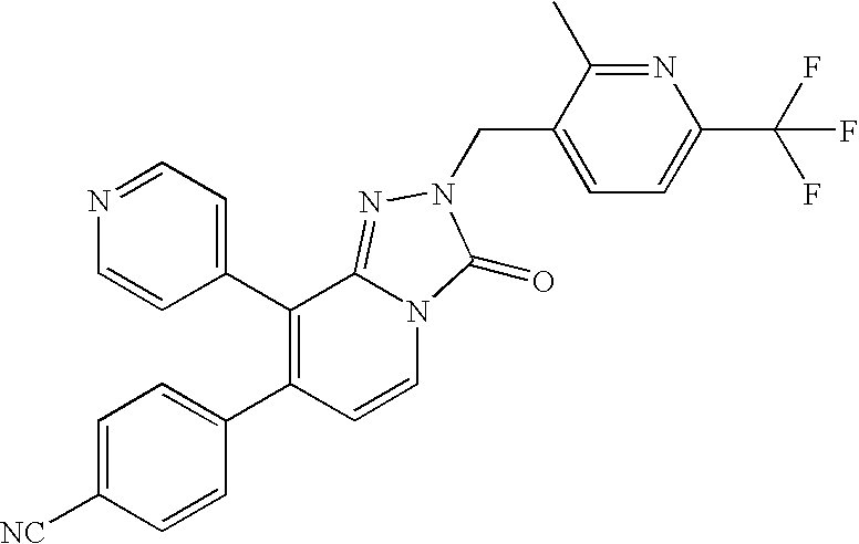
C1=CC(C2=C(C3=CC=C([NC])C=C3)C=CN3C2=NN(CC2=CC=C(C(F)(F)F)N=C2C)C3=O)=CC=N1
